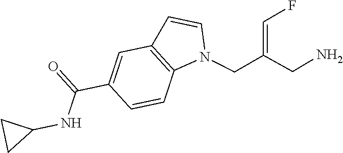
N1(CC(CN)=CF)C2=C(C=C1)C=C(C(=O)NC1CC1)C=C2
